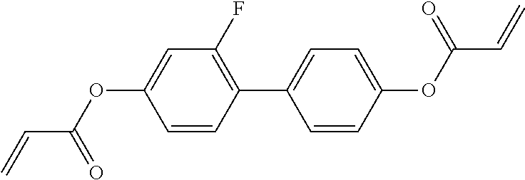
C(C(OC1=CC(F)=C(C2=CC=C(OC(C=C)=O)C=C2)C=C1)=O)=C
